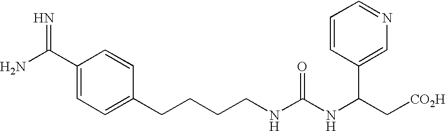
C1(C(N)=N)=CC=C(CCCCNC(NC(C2=CN=CC=C2)C[CO2H])=O)C=C1
